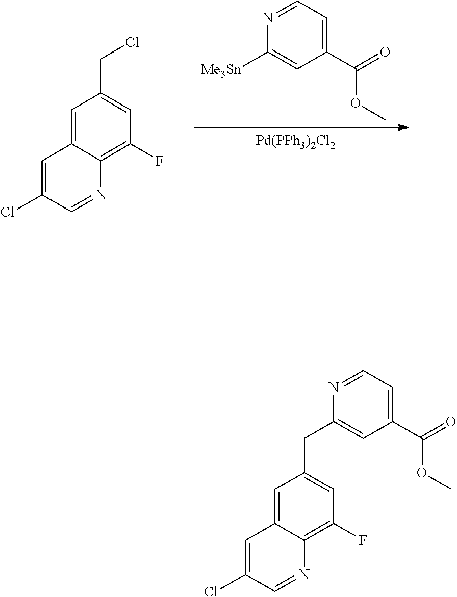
[Pd(PPh3)2Cl2].C1([Me3Sn])=CC(C(=O)OC)=CC=N1.C1=C2C(=C(F)C=C1CCl)N=CC(Cl)=C2.C(C1=CC(C(=O)OC)=CC=N1)C1=CC(F)=C2C(=C1)C=C(Cl)C=N2
